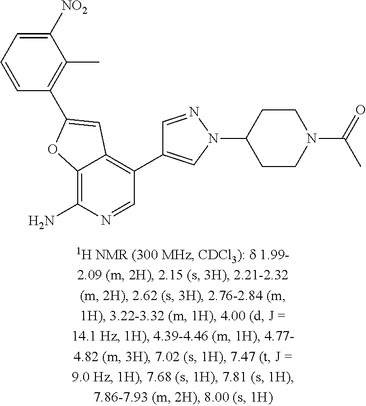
C1=CC=C([NO2])C(C)=C1C1=CC2=C(C3=CN(C4CCN(C(C)=O)CC4)N=C3)C=NC(N)=C2O1
